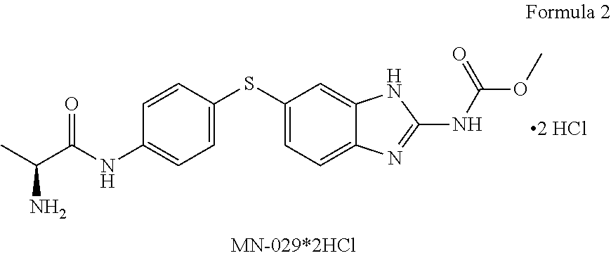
CC(C(NC1=CC=C(SC2=CC=C3C(=C2)NC(NC(=O)OC)=N3)C=C1)=O)N
